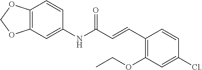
C12=C(C=C(NC(C=CC3=C(OCC)C=C(Cl)C=C3)=O)C=C1)OCO2
